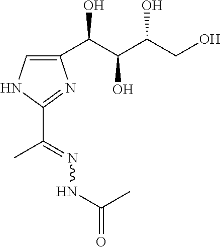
C1(C(C(C(CO)O)O)O)=CNC(C(=NNC(=O)C)C)=N1
